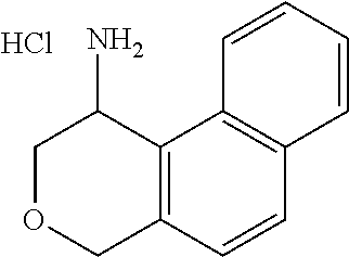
C1OCC2=C(C1N)C1=C(C=C2)C=CC=C1.Cl
